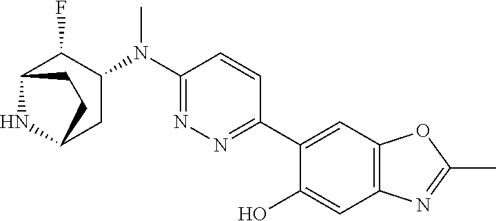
C1(N(C2=NN=C(C3=CC4=C(C=C3O)N=C(C)O4)C=C2)C)C(F)C2NC(C1)CC2
